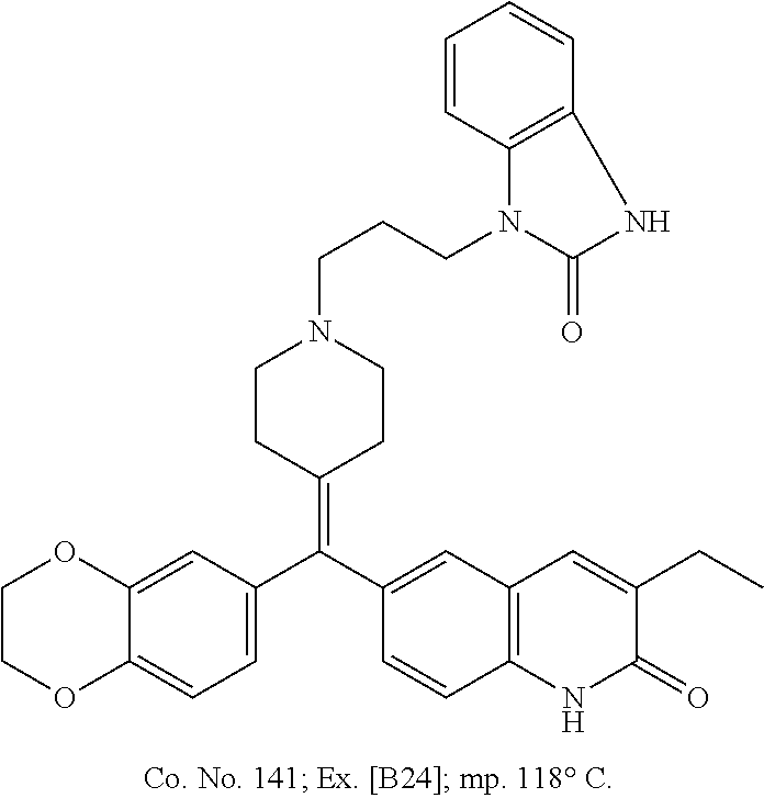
C1OC2=CC(C(C3=CC4=C(NC(=O)C(CC)=C4)C=C3)=C3CCN(CCCN4C(=O)NC5=C4C=CC=C5)CC3)=CC=C2OC1
